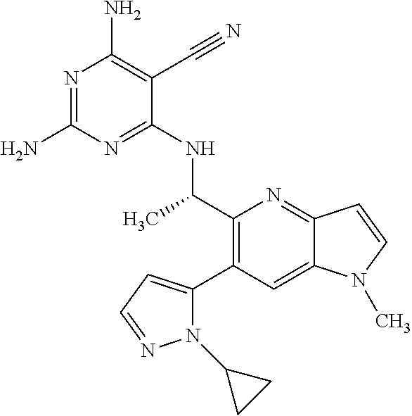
N1=C(N)N=C(NC(C2=C(C3=CC=NN3C3CC3)C=C3C(=N2)C=CN3C)C)C(C#N)=C1N
